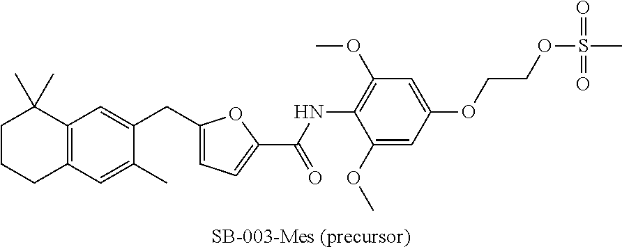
C1CCC2=C(C1(C)C)C=C(CC1=CC=C(C(=O)NC3=C(OC)C=C(OCCOS(C)(=O)=O)C=C3OC)O1)C(C)=C2
